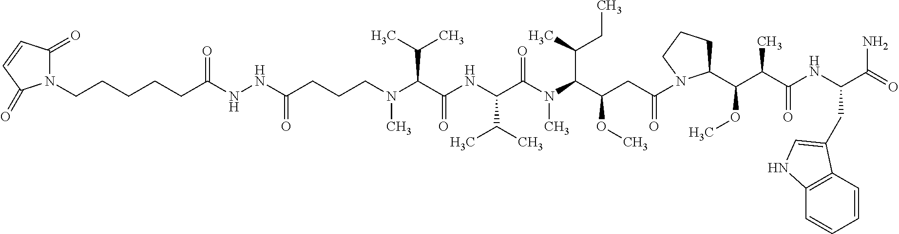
C(CCN(C(C(NC(C(N(C)C(C(CC)C)C(OC)CC(=O)N1C(C(OC)C(C(=O)NC(C(=O)N)CC2=CNC3=C2C=CC=C3)C)CCC1)=O)C(C)C)=O)C(C)C)C)C(NNC(=O)CCCCCN1C(=O)C=CC1=O)=O
